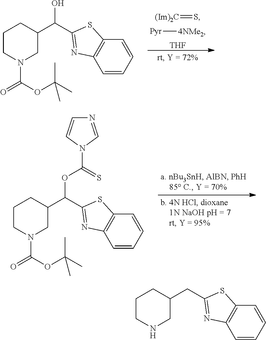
[(Im)2C]=S.[THF].[Pyr][4NMe2].C1CN(C(=O)OC(C)(C)C)CC(C(C2=NC3=C(C=CC=C3)S2)O)C1.C1CN(C(=O)OC(C)(C)C)CC(C(C2=NC3=C(C=CC=C3)S2)OC(N2C=NC=C2)=S)C1.C1CNCC(CC2=NC3=C(C=CC=C3)S2)C1
